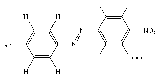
C1([H])=C([H])C(N=NC2=C([H])C([COOH])=C([NO2])C([H])=C2[H])=C([H])C([H])=C1N
